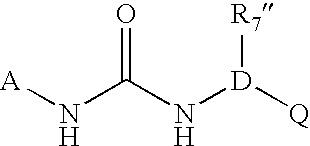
[A]NC(N[D]([Q])[R7])=O
